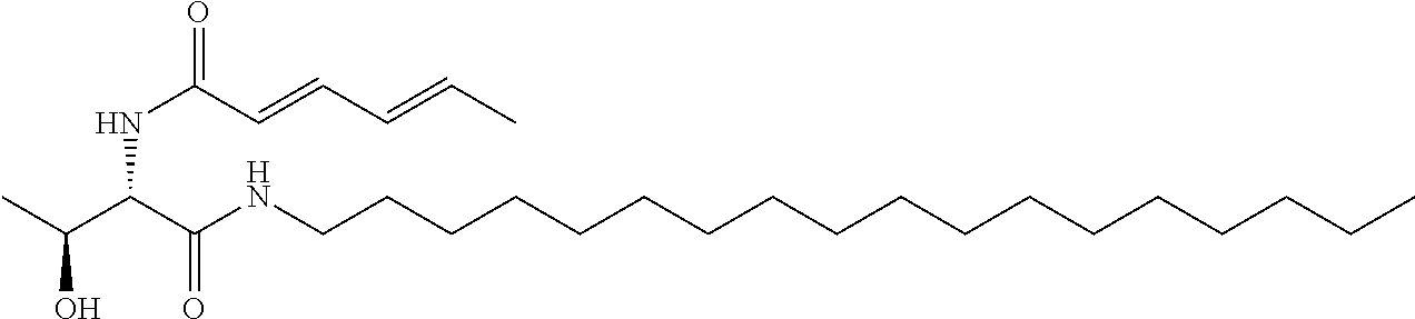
C(C(C(NCCCCCCCCCCCCCCCCCC)=O)NC(C=CC=CC)=O)(O)C
